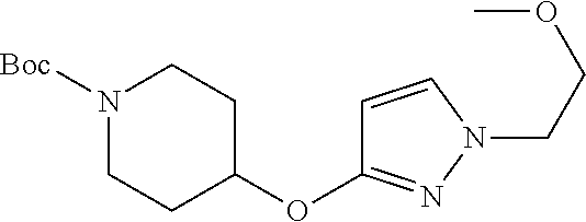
N1([Boc])CCC(OC2=NN(CCOC)C=C2)CC1
